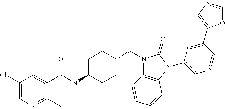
C1(Cl)=CN=C(C)C(C(NC2CCC(CN3C4=C(N(C5=CN=CC(C6=CN=CO6)=C5)C3=O)C=CC=C4)CC2)=O)=C1
